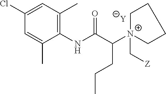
[Y].C1=C(C)C(NC(C([N+]2(C[Z])CCCC2)CCC)=O)=C(C)C=C1Cl
